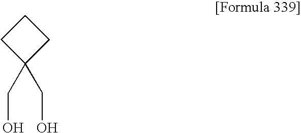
C1CC(CO)(CO)C1
